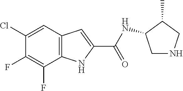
C1(Cl)=CC2=C(C(F)=C1F)NC(C(NC1C(C)CNC1)=O)=C2
